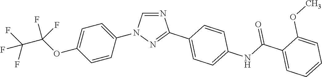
C1=CC(N2C=NC(C3=CC=C(NC(C4=CC=CC=C4OC)=O)C=C3)=N2)=CC=C1OC(C(F)(F)F)(F)F
